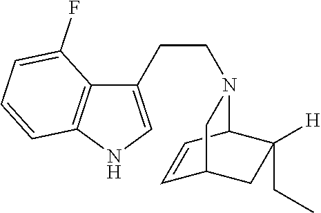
C1(CCN2C3C=CC(CC3([H])CC)C2)=CNC2=C1C(F)=CC=C2
